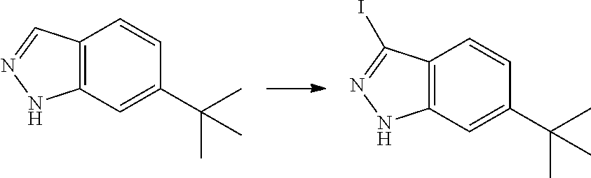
C12=C(C=C(C(C)(C)C)C=C1)NN=C2.C12=C(C=C(C(C)(C)C)C=C1)NN=C2I
